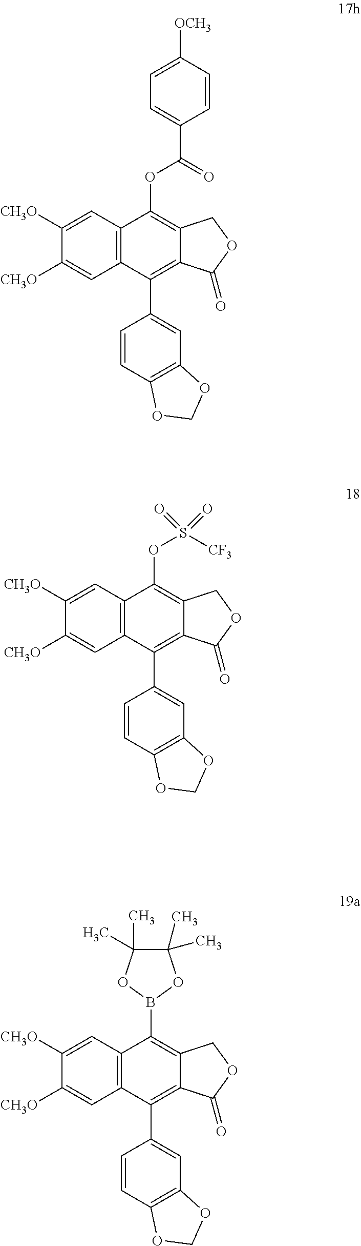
C12=C(C=C([CH3O])C([CH3O])=C1)C(OC(=O)C1=CC=C([OCH3])C=C1)=C1C(=C2C2=CC3=C(C=C2)OCO3)C(=O)OC1.C12=C(C=C([CH3O])C([CH3O])=C1)C(OS([CF3])(=O)=O)=C1C(=C2C2=CC3=C(C=C2)OCO3)C(=O)OC1.C12=C(C=C([CH3O])C([CH3O])=C1)C(B1OC(C)(C)C(C)(C)O1)=C1C(=C2C2=CC3=C(C=C2)OCO3)C(=O)OC1
